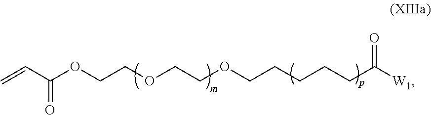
C=CC(OCCOCCOCCCCCC([W1])=O)=O
